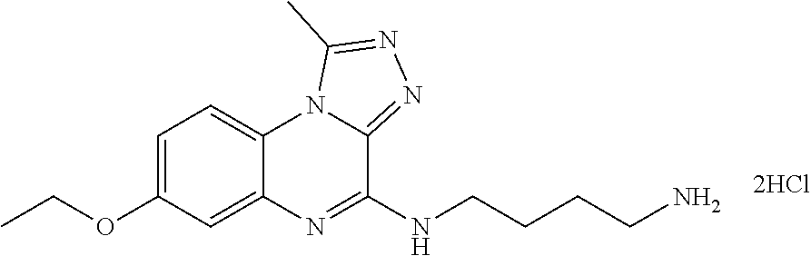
C1=C(OCC)C=C2C(=C1)N1C(=NN=C1C)C(NCCCCN)=N2
